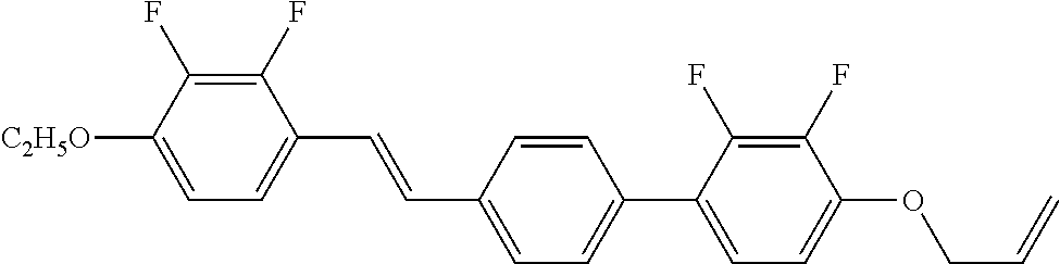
C1(F)=C(F)C([C2H5O])=CC=C1C=CC1=CC=C(C2=CC=C(OCC=C)C(F)=C2F)C=C1
